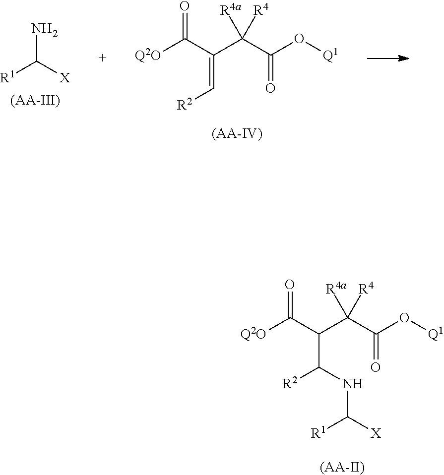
[Q2O]C(C(C(C(O[Q1])=O)([R4])[R4a])C([R2])NC([X])[R1])=O.[(AA-II)].NC([X])[R1].[(AA-III)].[Q2O]C(C(C(C(O[Q1])=O)([R4])[R4a])=C[R2])=O.[(AA-IV)]
